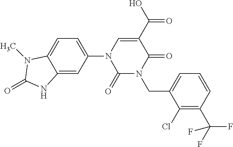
C12=CC(N3C(=O)N(CC4=CC=CC(C(F)(F)F)=C4Cl)C(=O)C(C(O)=O)=C3)=CC=C1N(C)C(=O)N2
